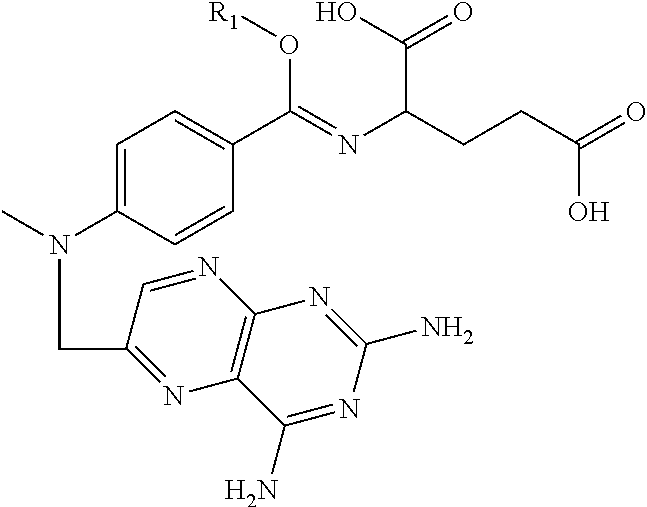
C1=C(N(CC2=NC3=C(N=C2)N=C(N)N=C3N)C)C=CC(C(=NC(CCC(=O)O)C(O)=O)O[R1])=C1
